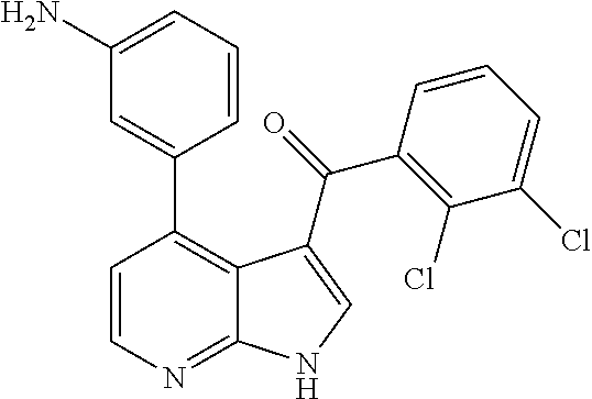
C1=CC=C(N)C=C1C1=C2C(=NC=C1)NC=C2C(=O)C1=C(Cl)C(Cl)=CC=C1
